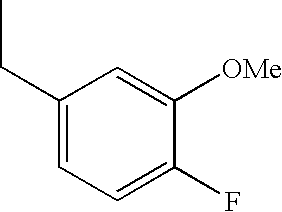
C1(CC)=CC=C(F)C([OMe])=C1
